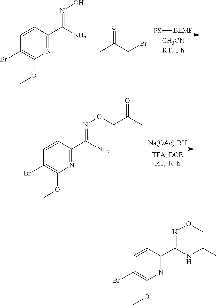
N1=C(C(N)=NOCC(C)=O)C=CC(Br)=C1OC.[Na(OAc)3BH].[PS][BEMP].C(Br)C(C)=O.N1=C(C(N)=NO)C=CC(Br)=C1OC.N1=C(C2=NOCC(C)N2)C=CC(Br)=C1OC
